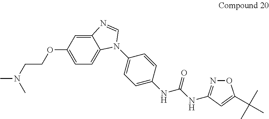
C12=CC(OCCN(C)C)=CC=C1N(C1=CC=C(NC(NC3=NOC(C(C)(C)C)=C3)=O)C=C1)C=N2
